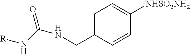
C1=C(CNC(N[R])=O)C=CC([NHSO2NH2])=C1
